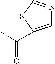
C1=C(C(C)=O)SC=N1
